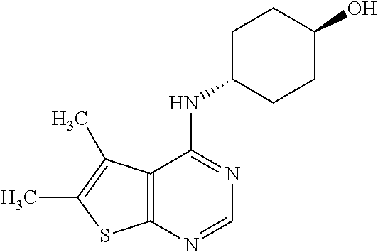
C12=C(N=CN=C1NC1CCC(O)CC1)SC(C)=C2C
